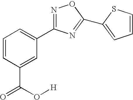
C1=CC(C(=O)O[H])=CC(C2=NOC(C3=CC=CS3)=N2)=C1
